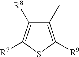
C1(C)=C([R9])SC([R7])=C1[R8]
